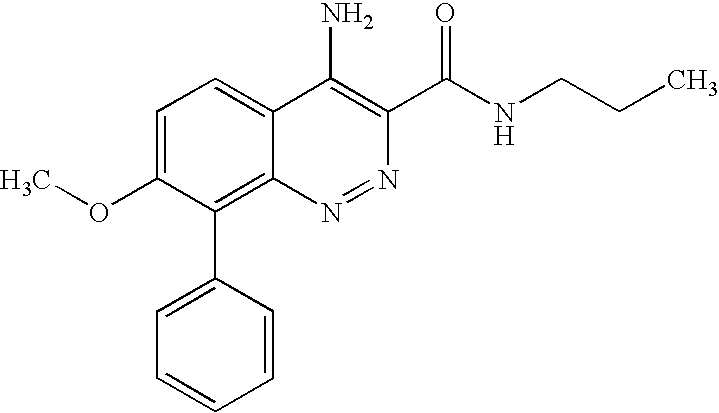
C1=C(OC)C(C2=CC=CC=C2)=C2C(=C1)C(N)=C(C(NCCC)=O)N=N2
